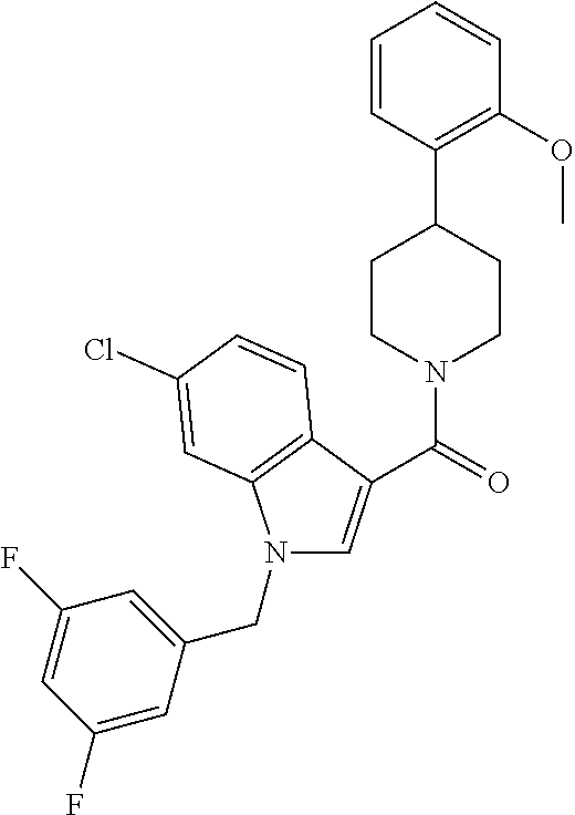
N1(CC2=CC(F)=CC(F)=C2)C=C(C(=O)N2CCC(C3=C(OC)C=CC=C3)CC2)C2=C1C=C(Cl)C=C2
